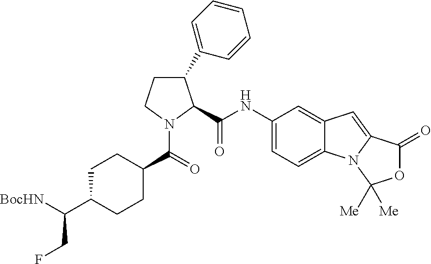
C1C(C([BocHN])CF)CCC(C(N2C(C(NC3=CC=C4C(=C3)C=C3N4C([Me])([Me])OC3=O)=O)C(C3=CC=CC=C3)CC2)=O)C1
